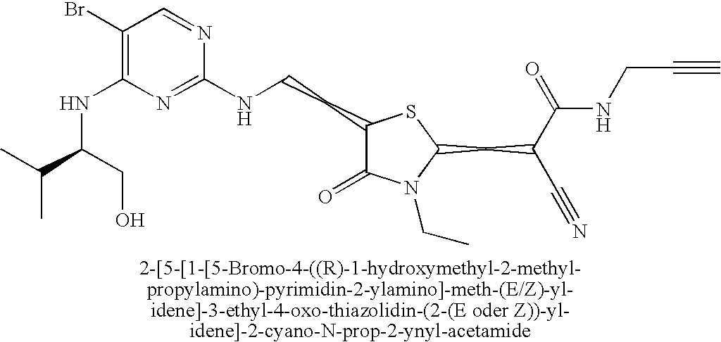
C1(NCCC2C(=O)N(CC)C(CC(C#N)C(=O)NCC#C)S2)=NC(NC(C(C)C)CO)=C(Br)C=N1
